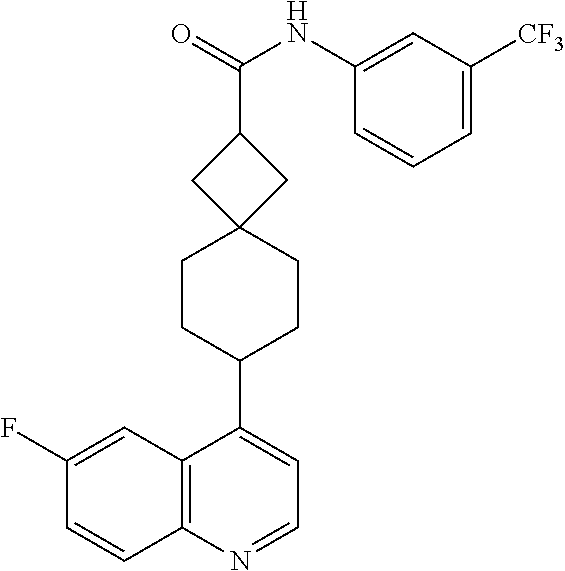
C12=C(N=CC=C1C1CCC3(CC1)CC(C(=O)NC1=CC([CF3])=CC=C1)C3)C=CC(F)=C2
